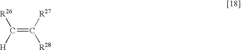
C(=C([R27])[R28])([H])[R26]
